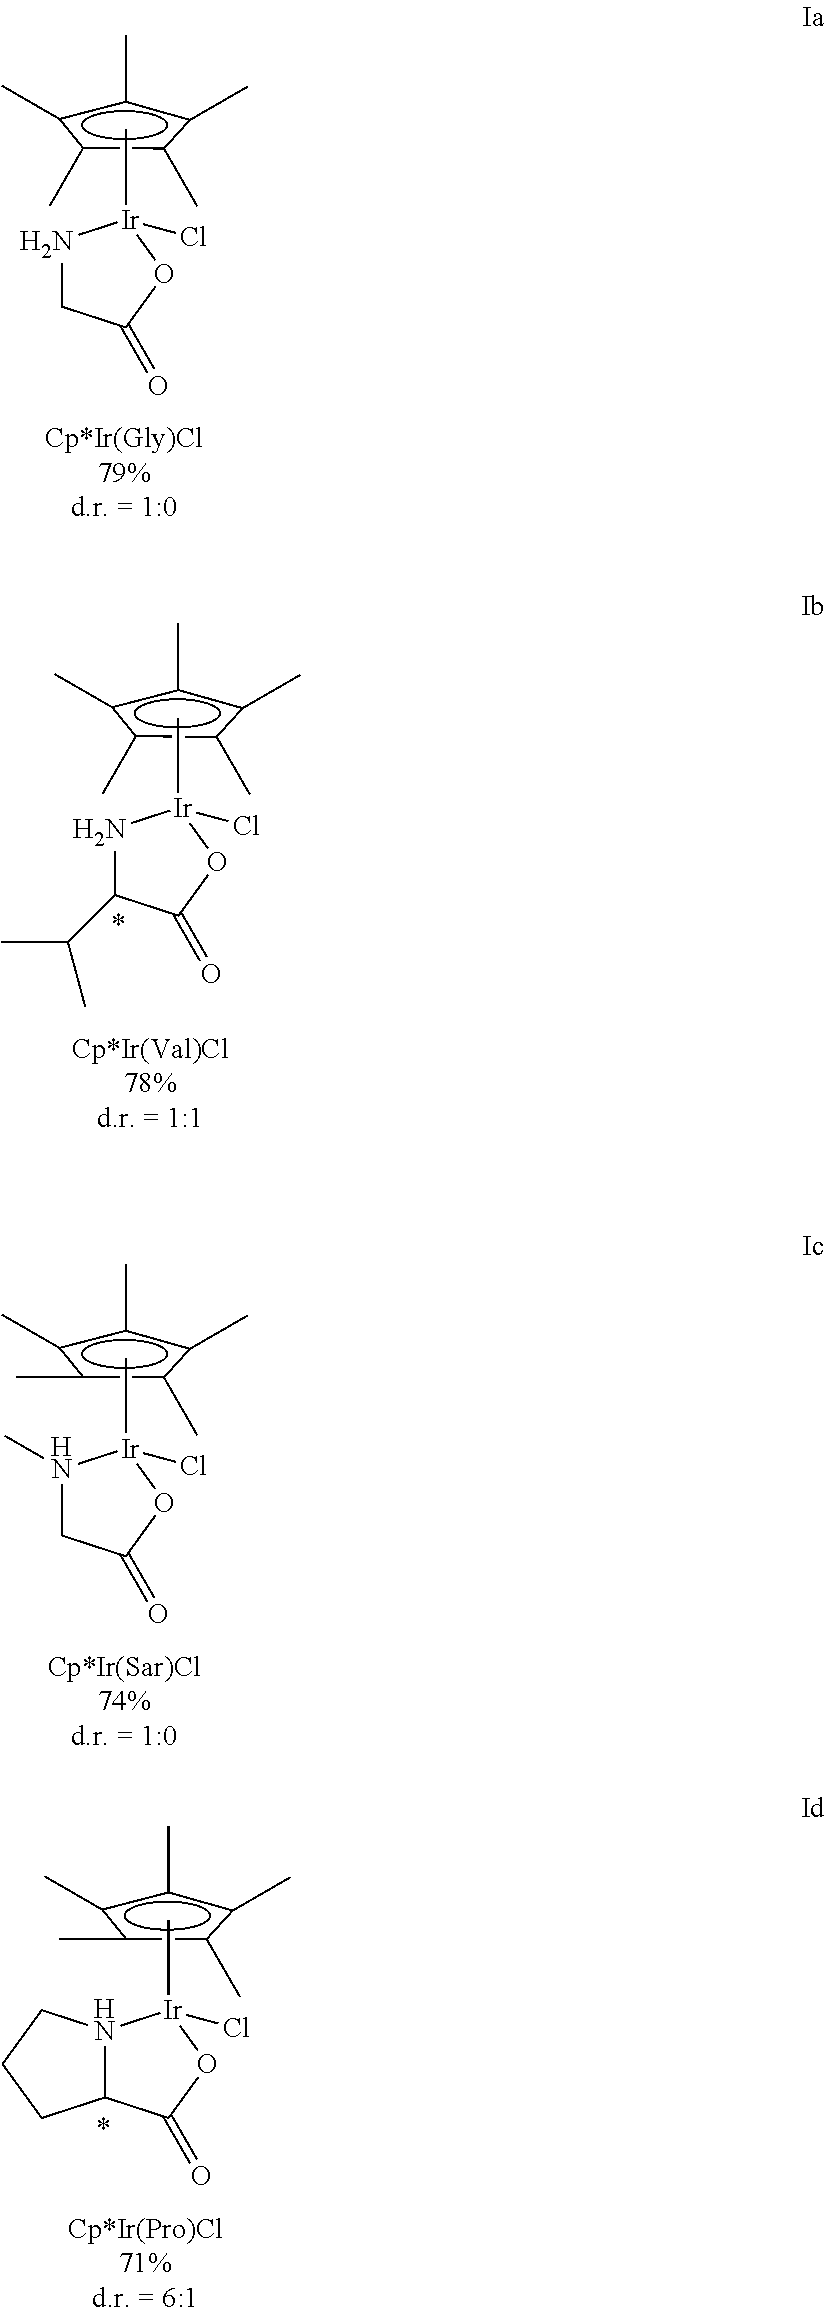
c1(C)c(C)c(C)c(C)c1C.C[Ir]1(Cl)NCC(=O)O1.c1(C)c(C)c(C)c(C)c1C.C[Ir]1(Cl)NC(C(C)C)C(=O)O1.c1(C)c(C)c(C)c(C)c1C.C[Ir]1(Cl)N(C)CC(=O)O1.c1(C)c(C)c(C)c(C)c1C.C[Ir]1(Cl)N2C(C(=O)O1)CCC2
